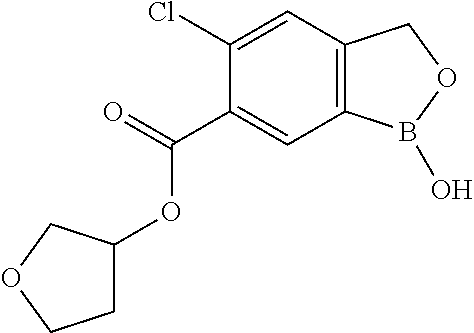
C1(Cl)=CC2=C(C=C1C(=O)OC1CCOC1)B(O)OC2
